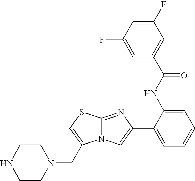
N12C(=NC(C3=CC=CC=C3NC(C3=CC(F)=CC(F)=C3)=O)=C1)SC=C2CN1CCNCC1
